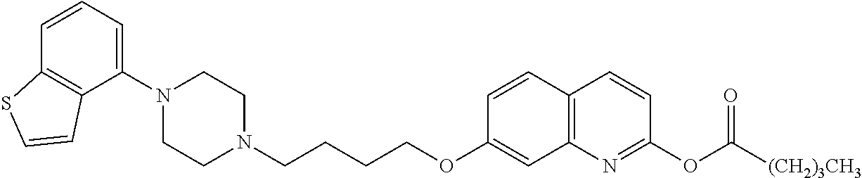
C1=CC2=C(C(N3CCN(CCCCOC4=CC5=C(C=C4)C=CC(OC([(CH2)3CH3])=O)=N5)CC3)=C1)C=CS2
